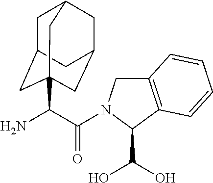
NC(C(=O)N1CC2=C(C1C(O)O)C=CC=C2)C12CC3CC(CC(C1)C3)C2
